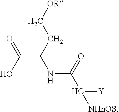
C(C(CC[OR])NC(C([Y])[NHnOS])=O)(O)=O
